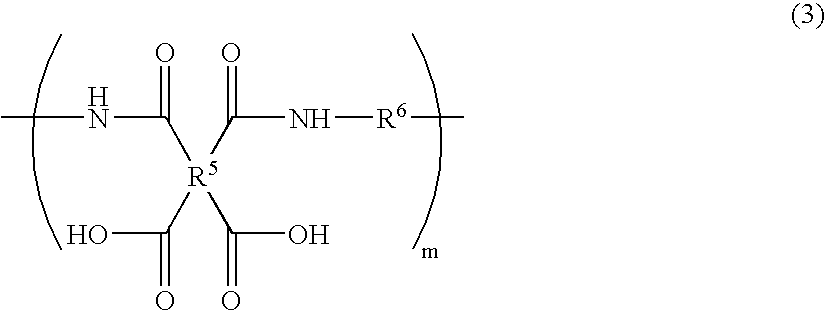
[R5](C(O)=O)(C(N[R6]C)=O)(C(NC)=O)C(O)=O
